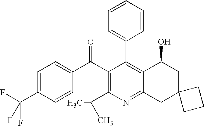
C1(C2=C3C(=NC(C(C)C)=C2C(C2=CC=C(C(F)(F)F)C=C2)=O)CC2(CC3O)CCC2)=CC=CC=C1
